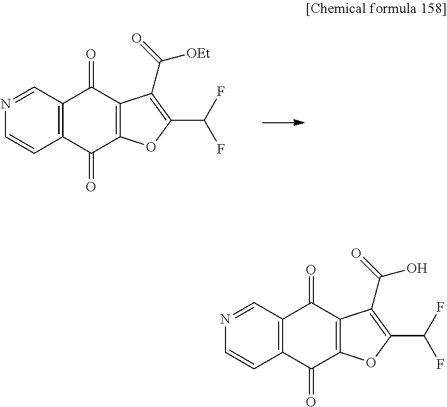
C12=C(C(=O)C3=C(C1=O)C(C(=O)[OEt])=C(C(F)F)O3)C=CN=C2.C12=C(C(=O)C3=C(C1=O)C(C(=O)O)=C(C(F)F)O3)C=CN=C2
